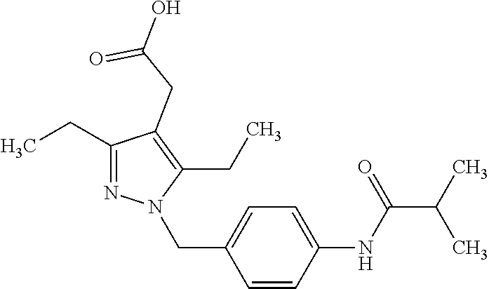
C1(CC)=NN(CC2=CC=C(NC(C(C)C)=O)C=C2)C(CC)=C1CC(=O)O
